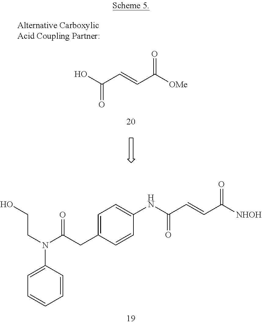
C1=C(N(CCO)C(CC2=CC=C(NC(C=CC([NHOH])=O)=O)C=C2)=O)C=CC=C1.OC(C=CC([OMe])=O)=O
